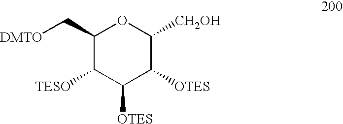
C1(C[DMTO])C([TESO])C([OTES])C([OTES])C([CH2OH])O1
